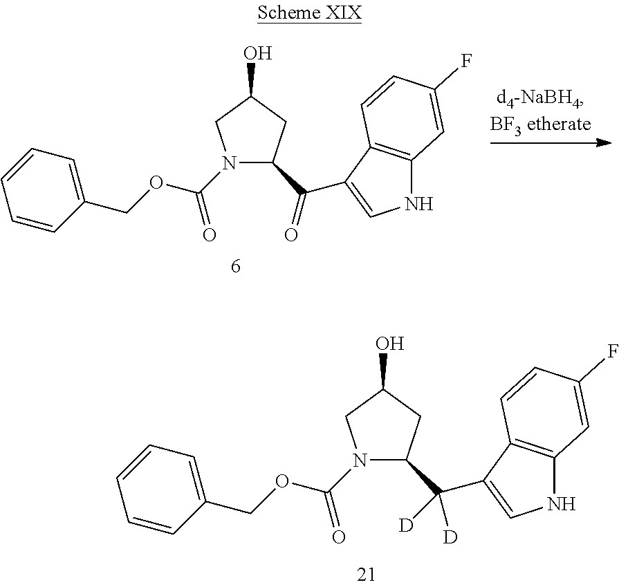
C1=CC(COC(N2C(C(C3=CNC4=C3C=CC(F)=C4)=O)CC(O)C2)=O)=CC=C1.C1=CC(COC(N2C(C([D])(C3=CNC4=C3C=CC(F)=C4)[D])CC(O)C2)=O)=CC=C1
